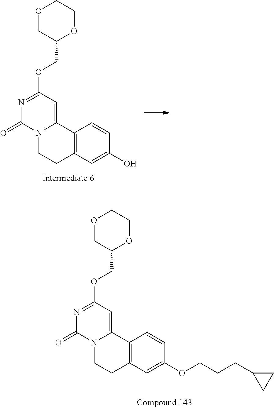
C12=C(C=C(O)C=C1)CCN1C2=CC(OCC2OCCOC2)=NC1=O.C12=C(C=C(OCCCC3CC3)C=C1)CCN1C2=CC(OCC2OCCOC2)=NC1=O
